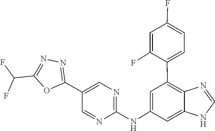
N1C=NC2=C(C3=CC=C(F)C=C3F)C=C(NC3=NC=C(C4=NN=C(C(F)F)O4)C=N3)C=C12
